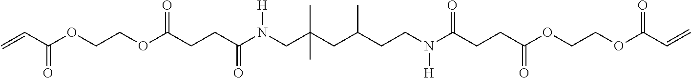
C(C(OCCOC(CCC(N(CC(CC(CCN(C(CCC(OCCOC(C=C)=O)=O)=O)[H])C)(C)C)[H])=O)=O)=O)=C
